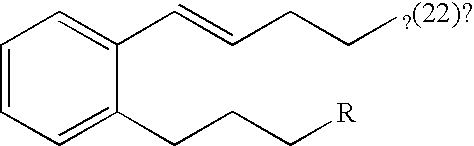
C1=CC=C(CCC[R])C(C=CCC[?(22)?])=C1
